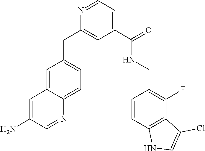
C1(C(=O)NCC2=C(F)C3=C(C=C2)NC=C3Cl)=CC=NC(CC2=CC=C3C(=C2)C=C(N)C=N3)=C1
